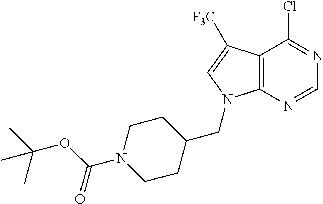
C12=C(N=CN=C1Cl)N(CC1CCN(C(OC(C)(C)C)=O)CC1)C=C2[F3C]
